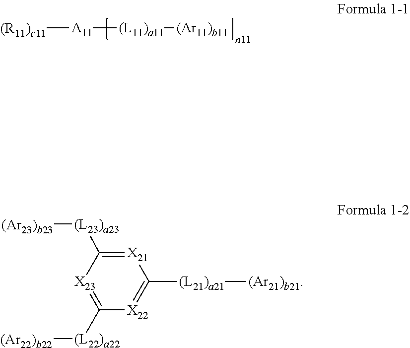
[(R11)c11][A11][(L11)a11][(Ar11)b11].[X21]1=C([(L23)a23][(Ar23)b23])[X23]=C([(L22)a22][(Ar22)b22])[X22]=C1[(L21)a21][(Ar21)b21]
